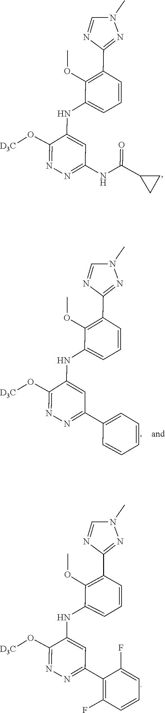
C1(NC2=CC(NC(C3CC3)=O)=NN=C2O[D3C])=CC=CC(C2=NN(C)C=N2)=C1OC.C1(NC2=CC(C3=CC=CC=C3)=NN=C2O[D3C])=CC=CC(C2=NN(C)C=N2)=C1OC.C1(NC2=CC(C3=C(F)C=CC=C3F)=NN=C2O[D3C])=CC=CC(C2=NN(C)C=N2)=C1OC
